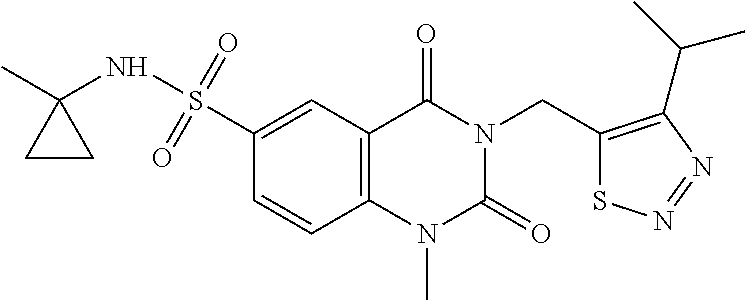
C1(S(NC2(C)CC2)(=O)=O)=CC2=C(C=C1)N(C)C(=O)N(CC1=C(C(C)C)N=NS1)C2=O
